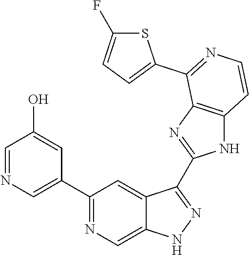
C1(C2=NC=C3C(=C2)C(C2=NC4=C(N2)C=CN=C4C2=CC=C(F)S2)=NN3)=CN=CC(O)=C1
